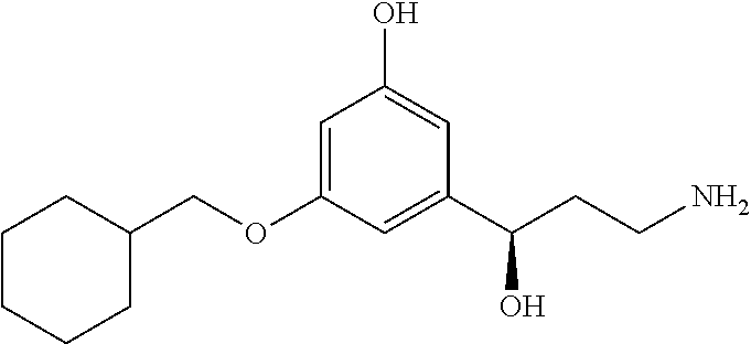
C1(COC2=CC(O)=CC(C(CCN)O)=C2)CCCCC1
